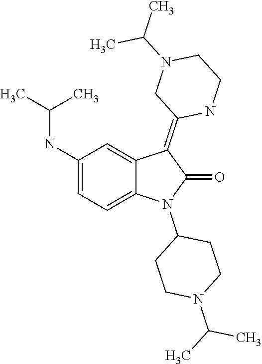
CC(N1CCC(N2C(=O)C(=C3CN(C(C)C)CCN3)C3=CC(NC(C)C)=CC=C23)CC1)C
